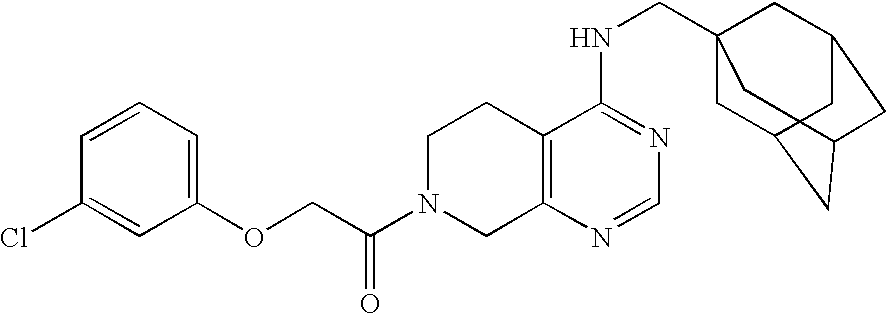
C12=C(N=CN=C1NCC13CC4CC(CC(C1)C4)C3)CN(C(COC1=CC=CC(Cl)=C1)=O)CC2
